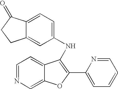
C1=NC=C2C(=C1)C(NC1=CC=C3C(=C1)CCC3=O)=C(C1=CC=CC=N1)O2
